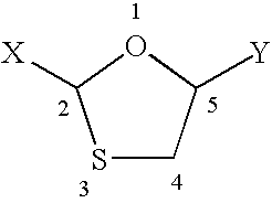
S1CC([Y])OC1[X]
